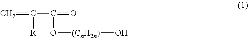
C=C(C(=O)O[(CnH2n)]O)[R]
